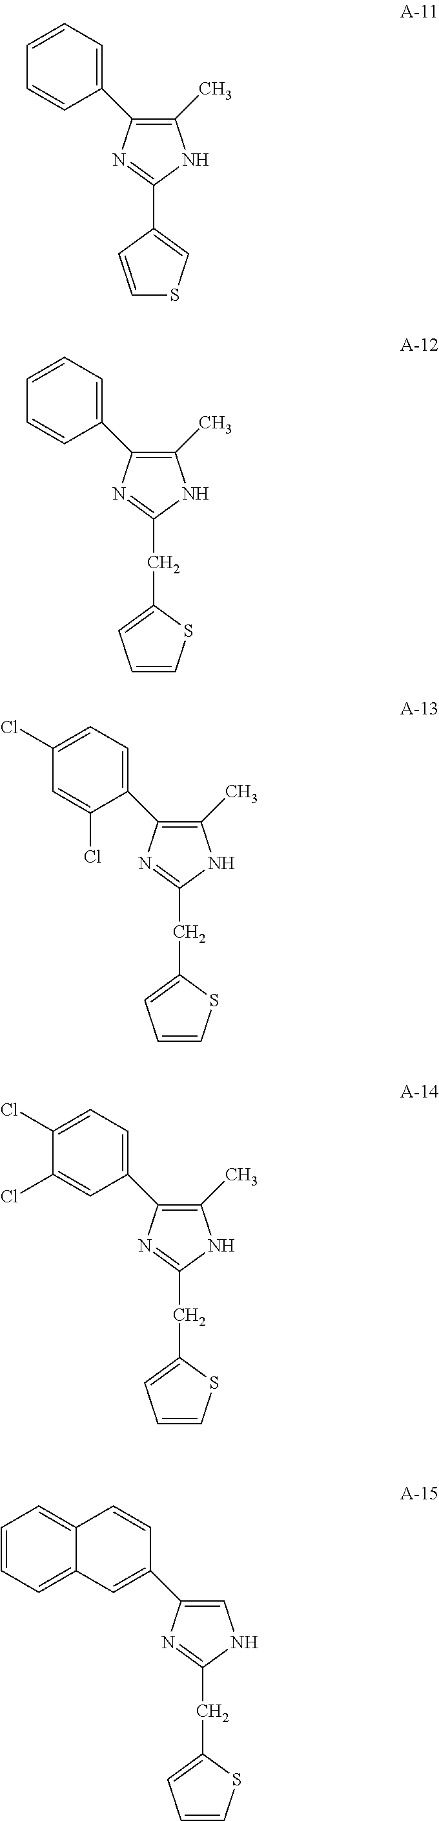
C1=CC(C2=NC(C3=CC=CC=C3)=C(C)N2)=CS1.C1=CSC(CC2=NC(C3=CC=CC=C3)=C(C)N2)=C1.C1=CSC(CC2=NC(C3=CC=C(Cl)C=C3Cl)=C(C)N2)=C1.C1=CSC(CC2=NC(C3=CC=C(Cl)C(Cl)=C3)=C(C)N2)=C1.C1=CSC(CC2=NC(C3=CC4=CC=CC=C4C=C3)=CN2)=C1
